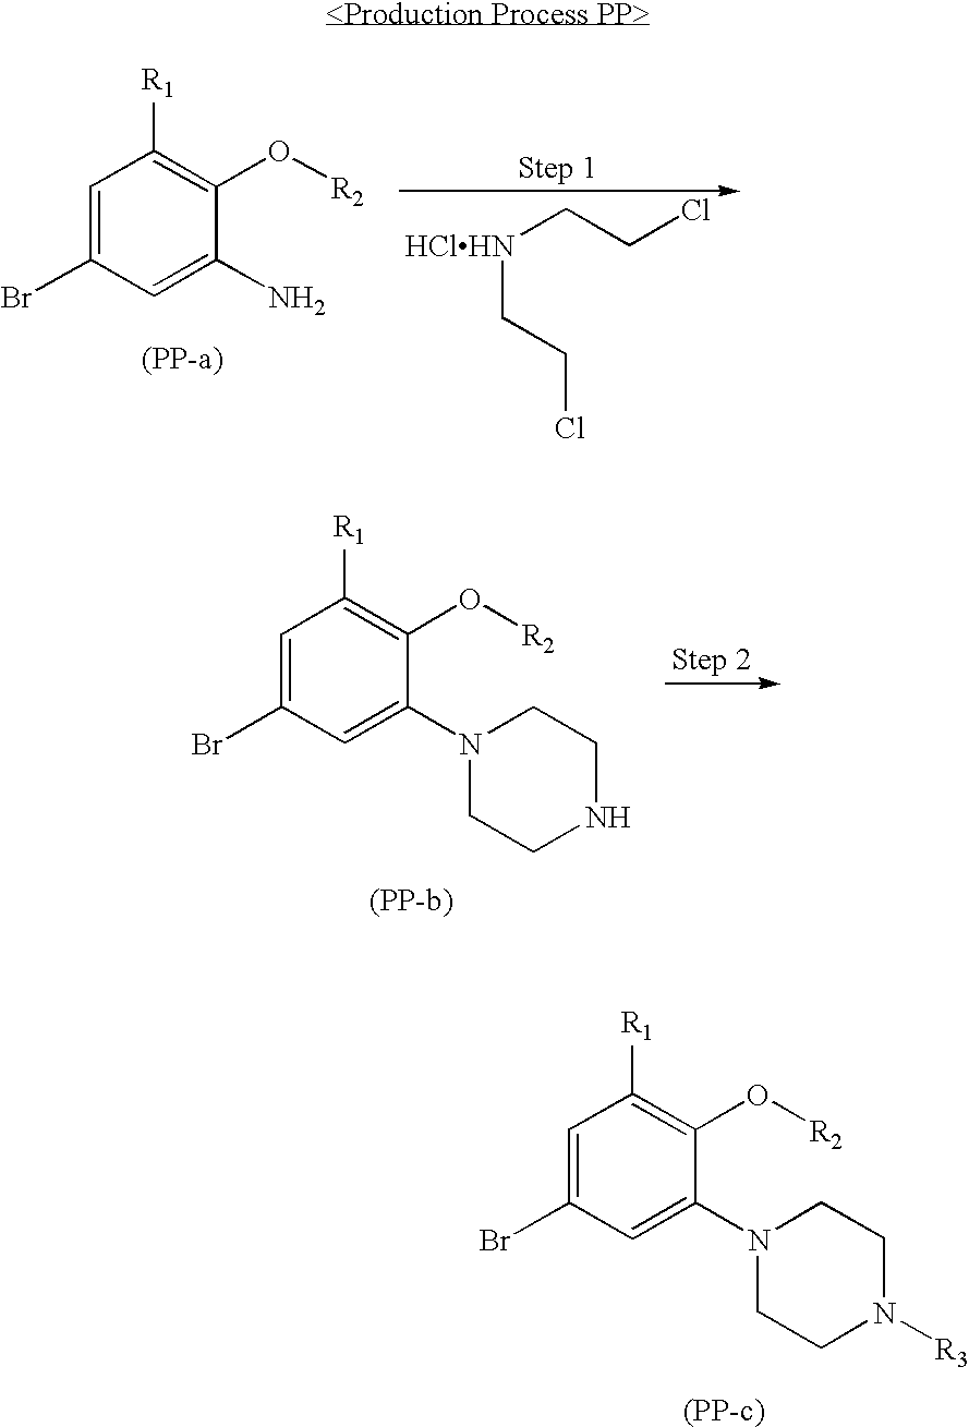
C1=C(Br)C=C(N)C(O[R2])=C1[R1].C([HClHN]CCCl)CCl.C1=C(Br)C=C(N2CCNCC2)C(O[R2])=C1[R1].C1=C(Br)C=C(N2CCN([R3])CC2)C(O[R2])=C1[R1]
